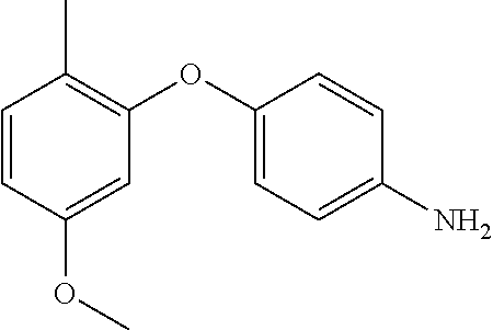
C1=CC(OC)=CC(OC2=CC=C(N)C=C2)=C1C
